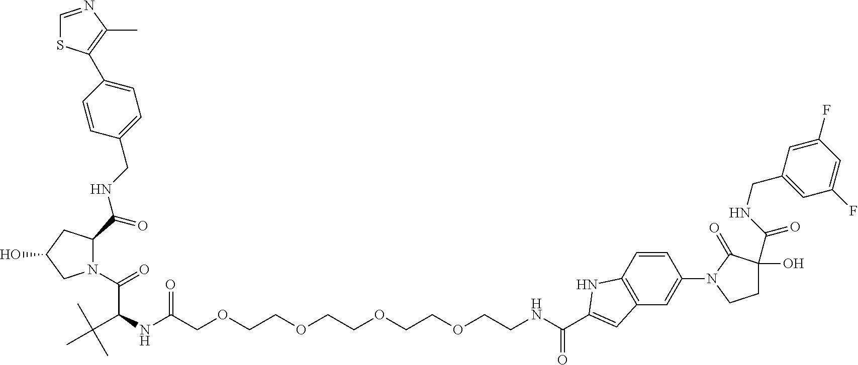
C1=CC2=C(C=C1N1CCC(O)(C(NCC3=CC(F)=CC(F)=C3)=O)C1=O)C=C(C(NCCOCCOCCOCCOCC(NC(C(C)(C)C)C(N1C(C(=O)NCC3=CC=C(C4=C(C)N=CS4)C=C3)CC(O)C1)=O)=O)=O)N2
